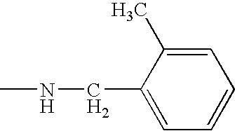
C1=C(C)C(CNC)=CC=C1
